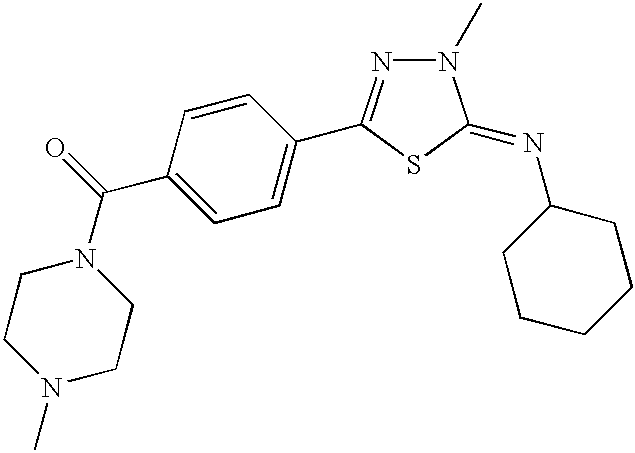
C1=C(C(N2CCN(C)CC2)=O)C=CC(C2=NN(C)C(=NC3CCCCC3)S2)=C1
